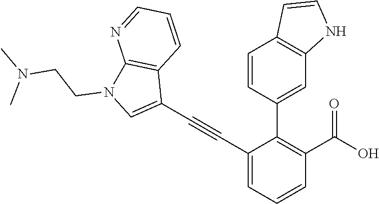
C1=C(C#CC2=CN(CCN(C)C)C3=C2C=CC=N3)C(C2=CC3=C(C=C2)C=CN3)=C(C(O)=O)C=C1
